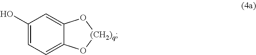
C1(O)=CC=C2C(=C1)O[(CH2)q]O2
